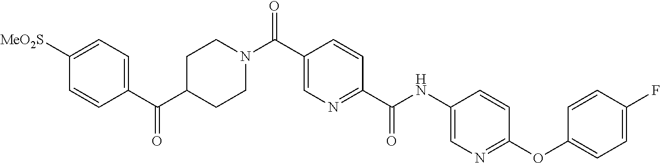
C1(C(C2CCN(C(C3=CN=C(C(NC4=CN=C(OC5=CC=C(F)C=C5)C=C4)=O)C=C3)=O)CC2)=O)=CC=C([MeO2S])C=C1
